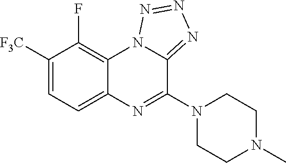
C1([F3C])=CC=C2C(=C1F)N1C(=NN=N1)C(N1CCN(C)CC1)=N2
